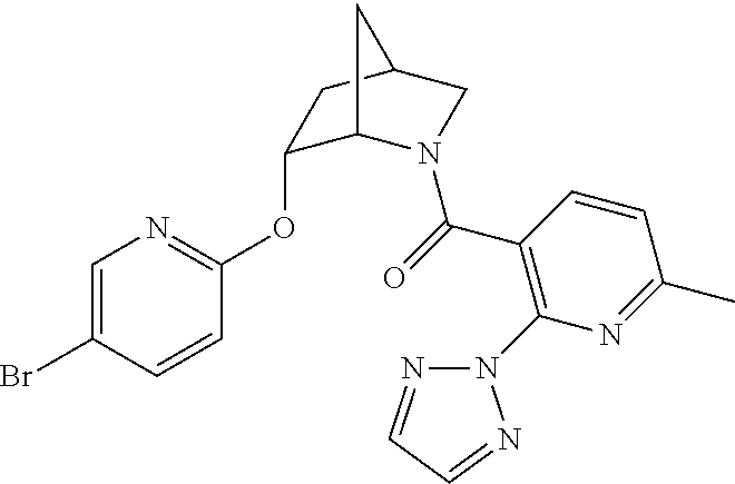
C1(OC2=NC=C(Br)C=C2)C2N(C(=O)C3=C(N4N=CC=N4)N=C(C)C=C3)CC(C1)C2
